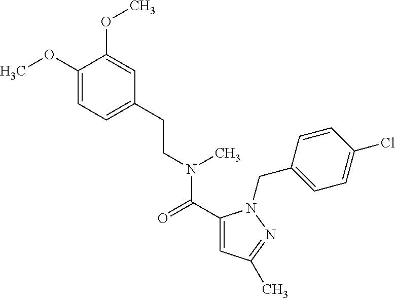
C1=C(CCN(C(=O)C2=CC(C)=NN2CC2=CC=C(Cl)C=C2)C)C=C(OC)C(OC)=C1
